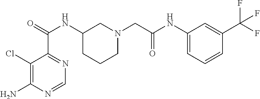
C1(Cl)=C(N)N=CN=C1C(=O)NC1CCCN(CC(NC2=CC=CC(C(F)(F)F)=C2)=O)C1
